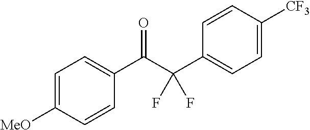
C1=C([MeO])C=CC(C(C(C2=CC=C([CF3])C=C2)(F)F)=O)=C1
